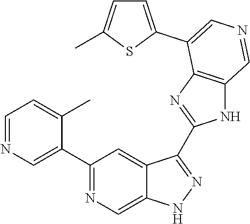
C1(C2=CN=CC=C2C)=NC=C2C(=C1)C(C1=NC3=C(N1)C=NC=C3C1=CC=C(C)S1)=NN2
